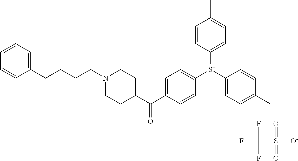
FC(F)(F)S([O-])(=O)=O.C1(C(C2CCN(CCCCC3=CC=CC=C3)CC2)=O)=CC=C([S+](C2=CC=C(C)C=C2)C2=CC=C(C)C=C2)C=C1
